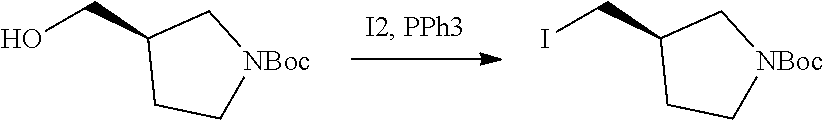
OCC1CC[NBoc]C1.ICC1CC[NBoc]C1
